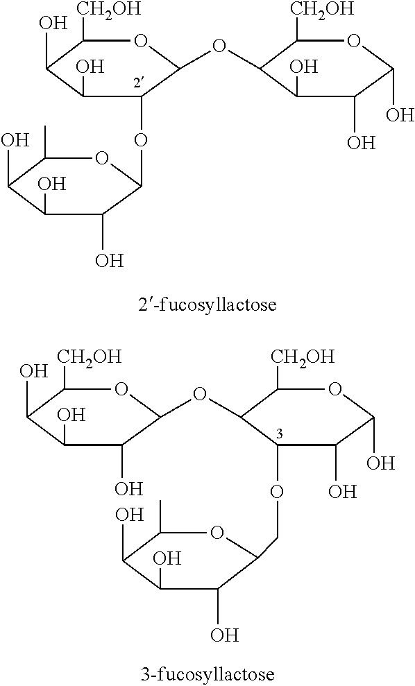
C1([CH2OH])C(O)C(O)C(OC2C(O)C(O)C(O)C(C)O2)C(OC2C([CH2OH])OC(O)C(O)C2O)O1.C1([CH2OH])C(O)C(O)C(O)C(OC2C([CH2OH])OC(O)C(O)C2OCC2C(O)C(O)C(O)C(C)O2)O1
